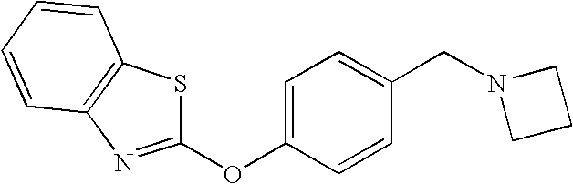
C1=C(OC2=NC3=C(S2)C=CC=C3)C=CC(CN2CCC2)=C1
